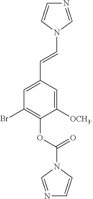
C1([OCH3])=CC(C=CN2C=NC=C2)=CC(Br)=C1OC(N1C=NC=C1)=O
